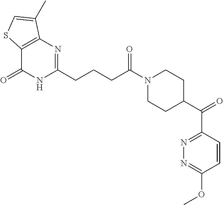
C12=C(N=C(CCCC(N3CCC(C(C4=NN=C(OC)C=C4)=O)CC3)=O)NC1=O)C(C)=CS2
